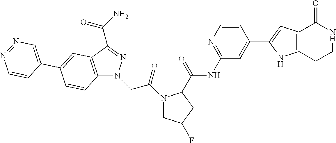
C12=C(C(C(=O)N)=NN1CC(=O)N1CC(F)CC1C(=O)NC1=NC=CC(C3=CC4=C(N3)CCNC4=O)=C1)C=C(C1=CN=NC=C1)C=C2
